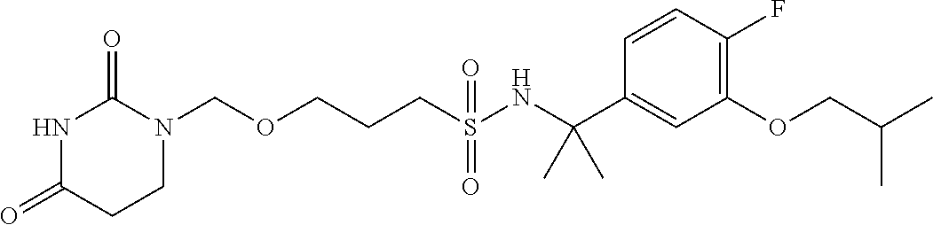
O(CCCS(NC(C1=CC(OCC(C)C)=C(F)C=C1)(C)C)(=O)=O)CN1C(=O)NC(=O)CC1
